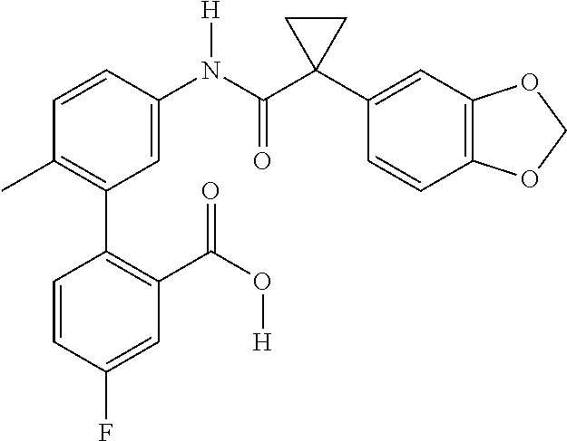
C1=C(N(C(C2(C3=CC4=C(C=C3)OCO4)CC2)=O)[H])C=CC(C)=C1C1=C(C(O[H])=O)C=C(F)C=C1
